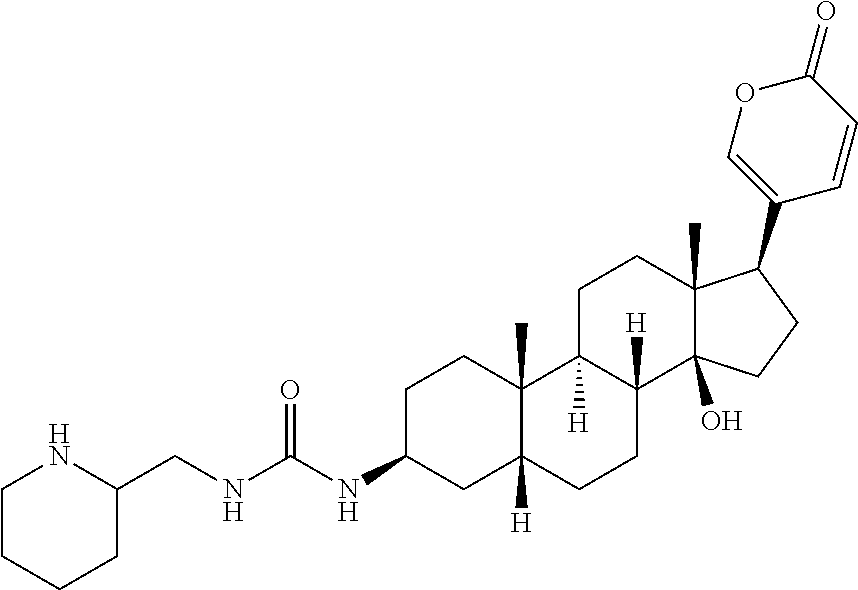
C1C(NC(NCC2NCCCC2)=O)CC2([H])C(C)(C1)C1([H])C([H])(CC2)C2(O)C(C)(CC1)C(C1=COC(=O)C=C1)CC2
